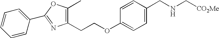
C1=CC(OCCC2=C(C)OC(C3=CC=CC=C3)=N2)=CC=C1CNC[CO2Me]
